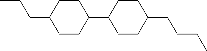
C1(C2CCC(CCCC)CC2)CCC(CCC)CC1
